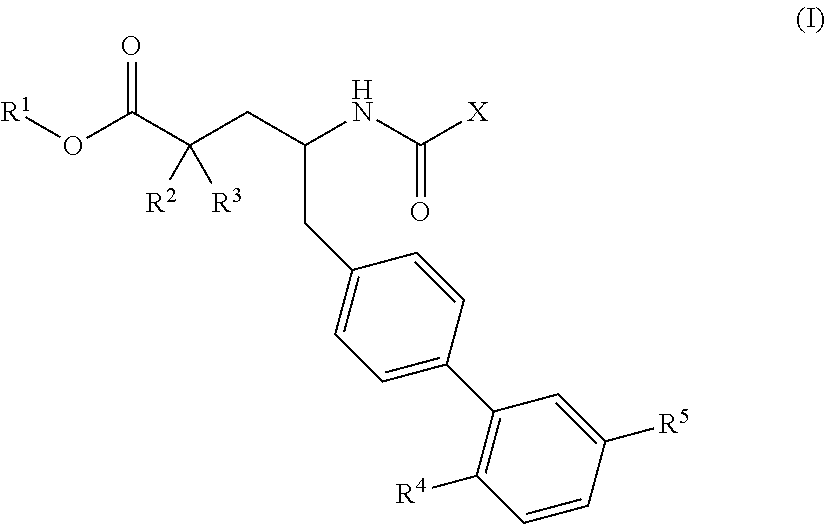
[R1]OC(C(CC(NC([X])=O)CC1=CC=C(C2=C([R4])C=CC([R5])=C2)C=C1)([R2])[R3])=O
